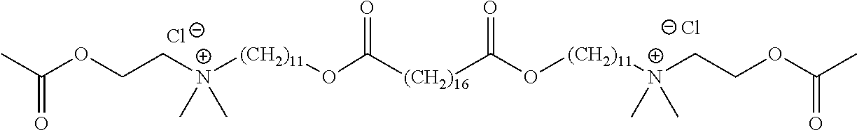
[Cl-].CC(OCC[N+]([(CH2)11]OC([(CH2)16]C(O[(CH2)11][N+](C)(C)CCOC(C)=O)=O)=O)(C)C)=O.[Cl-]
